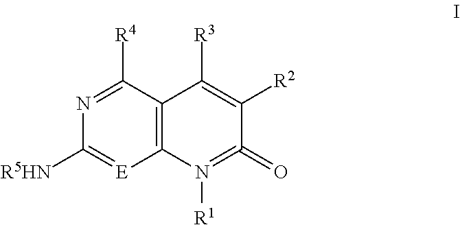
C12=C(C([R4])=NC([R5HN])=[E]1)C([R3])=C([R2])C(=O)=N2[R1]
